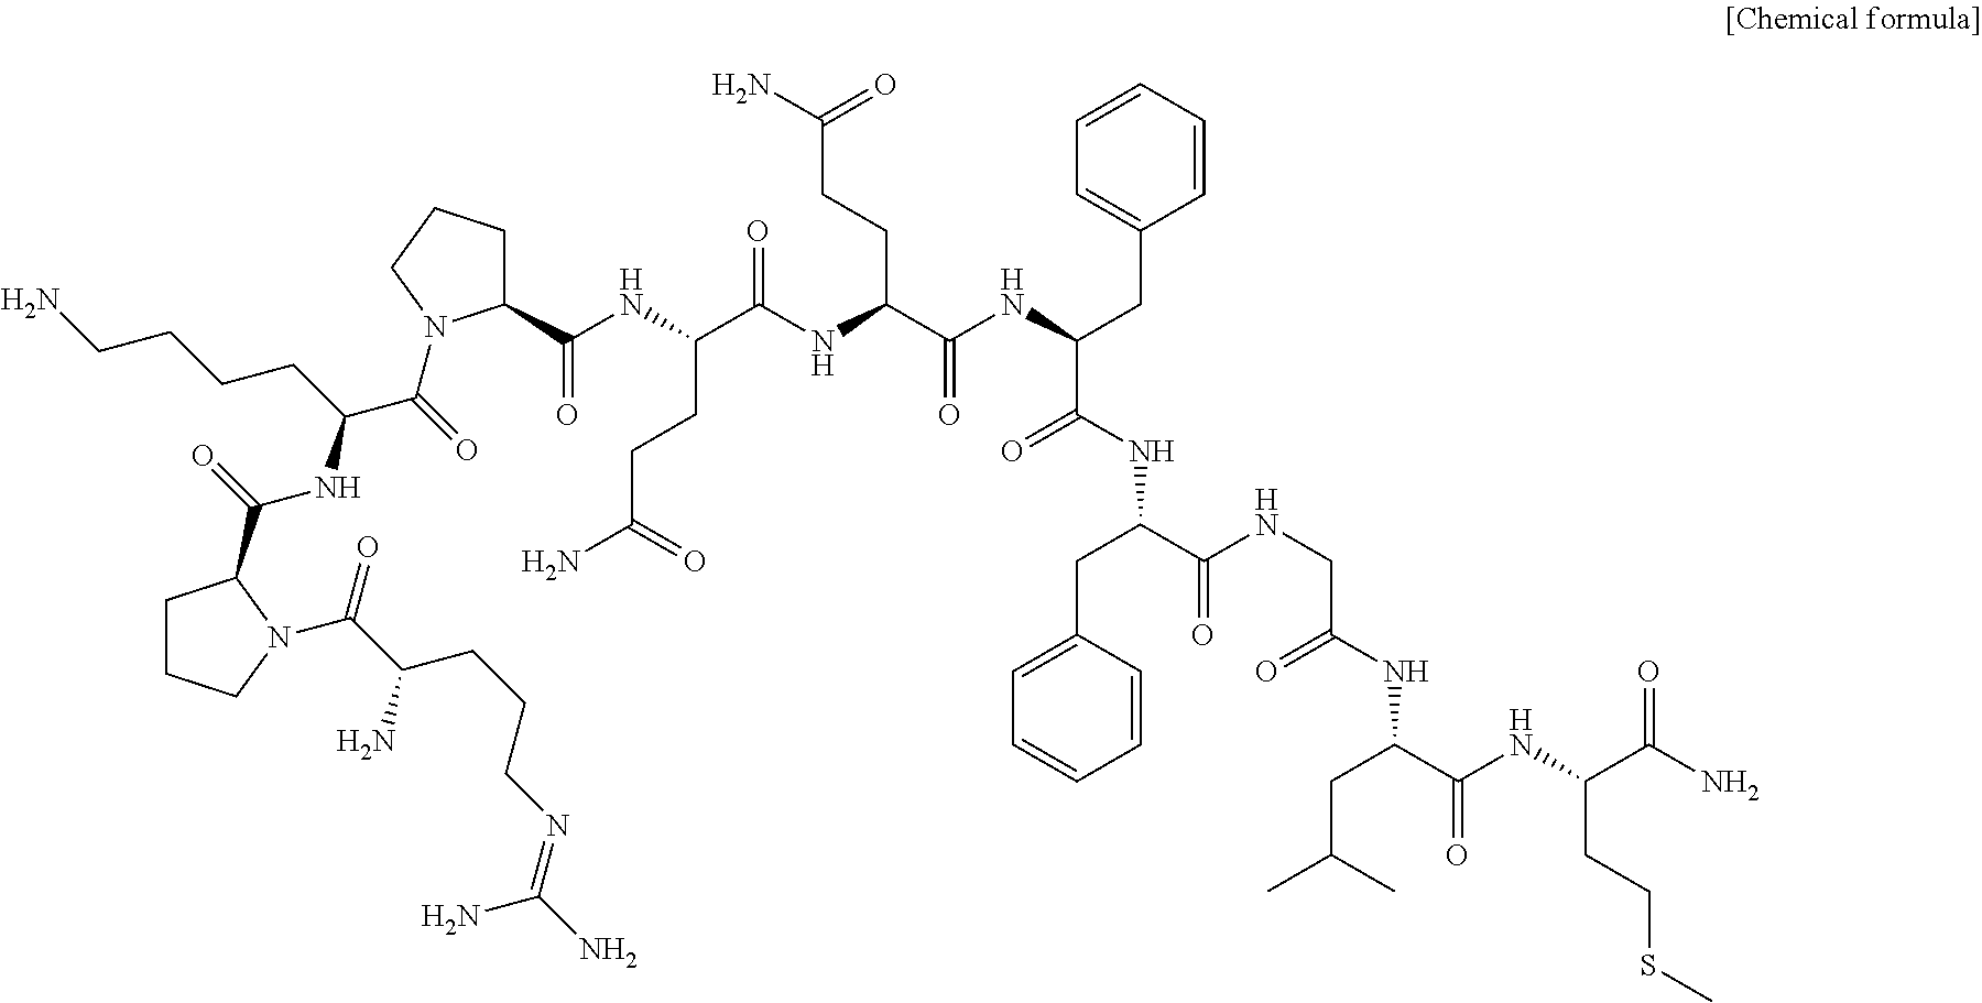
C1(C(NC(C(=O)NC(CCC(=O)N)C(=O)NC(C(=O)NC(CC2=CC=CC=C2)C(=O)NCC(=O)NC(CC(C)C)C(=O)NC(CCSC)C(=O)N)CC2=CC=CC=C2)CCC(=O)N)=O)CCCN1C(=O)C(CCCCN)NC(=O)C1CCCN1C(C(CCCN=C(N)N)N)=O
